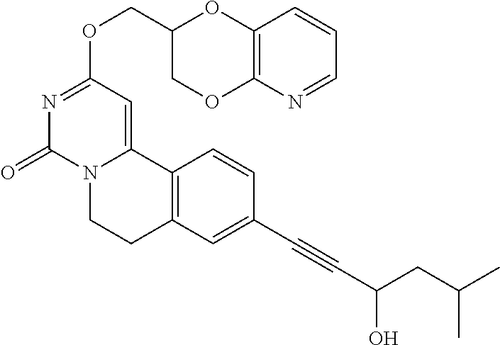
N1=CC=CC2=C1OCC(COC1=NC(=O)N3C(=C1)C1=C(CC3)C=C(C#CC(CC(C)C)O)C=C1)O2
